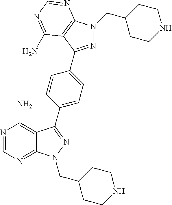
C12=NC=NC(N)=C1C(C1=CC=C(C3=NN(CC4CCNCC4)C4=C3C(N)=NC=N4)C=C1)=NN2CC1CCNCC1
